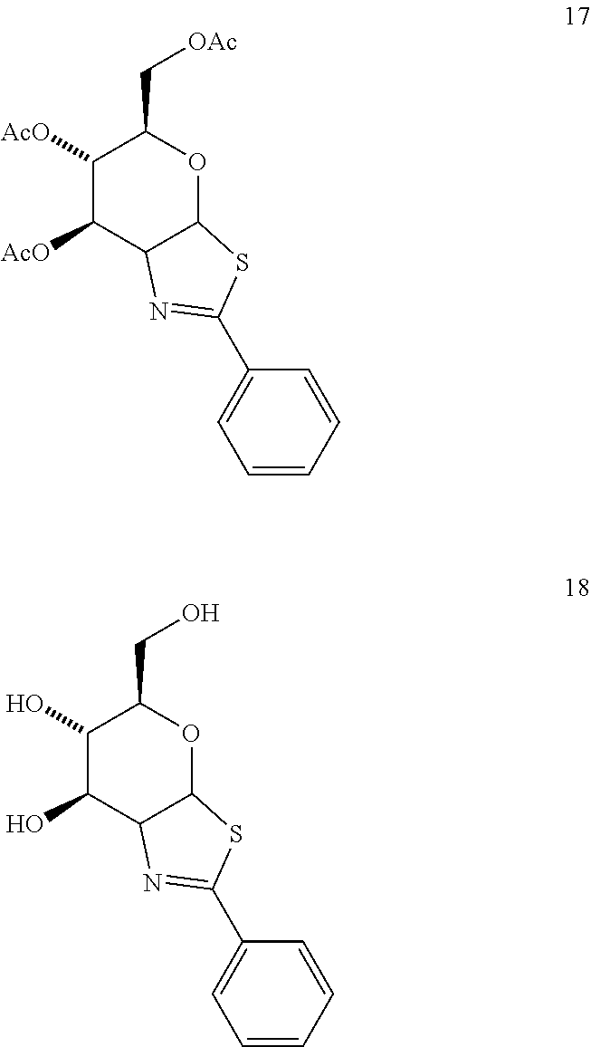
C1([AcO])C([AcO])C2C(OC1C[OAc])SC(C1=CC=CC=C1)=N2.C1(O)C(O)C2C(OC1CO)SC(C1=CC=CC=C1)=N2
